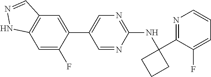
C1(C2=CN=C(NC3(C4=NC=CC=C4F)CCC3)N=C2)=CC2=C(C=C1F)NN=C2
